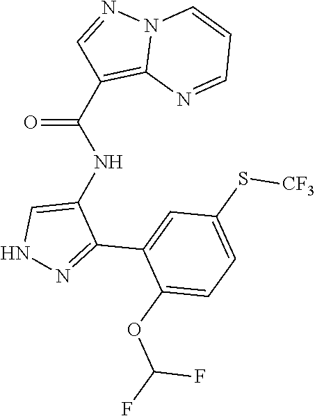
N1=C(C2=CC(S[CF3])=CC=C2OC(F)F)C(NC(=O)C2=C3N(N=C2)C=CC=N3)=CN1
